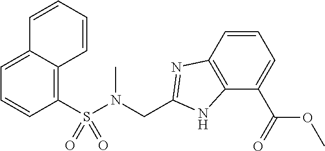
C1(S(N(CC2=NC3=C(N2)C(C(=O)OC)=CC=C3)C)(=O)=O)=C2C(=CC=C1)C=CC=C2
